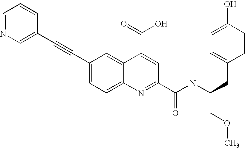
C1=NC=C(C#CC2=CC=C3C(=C2)C(C(=O)O)=CC(C(NC(CC2=CC=C(O)C=C2)COC)=O)=N3)C=C1
